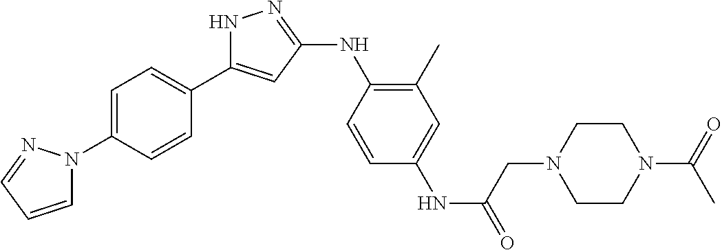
N1C(C2=CC=C(N3C=CC=N3)C=C2)=CC(NC2=C(C)C=C(NC(CN3CCN(C(=O)C)CC3)=O)C=C2)=N1
